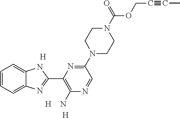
[H].[H].C1=CC=C2C(=C1)NC(C1=C(N)N=CC(N3CCN(C(=O)OCC#CC)CC3)=N1)=N2.[H]
